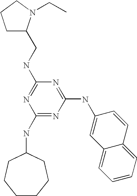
C1(NC2CCCCCC2)=NC(NC2=CC3=CC=CC=C3C=C2)=NC(NCC2CCCN2CC)=N1
